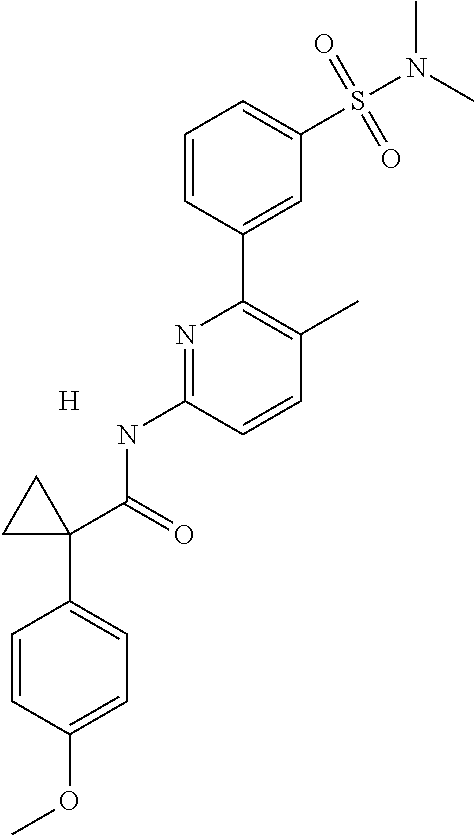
C1=CC(C2=C(C)C=CC(NC(=O)C3(C4=CC=C(OC)C=C4)CC3)=N2)=CC(S(N(C)C)(=O)=O)=C1.[H]
